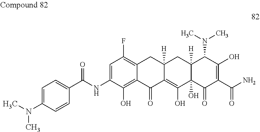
C1=C(NC(C2=CC=C(N(C)C)C=C2)=O)C(O)=C2C(=C1F)CC1([H])C(=C(O)C3(O)C([H])(C1)C(N(C)C)C(O)=C(C(N)=O)C3=O)C2=O
